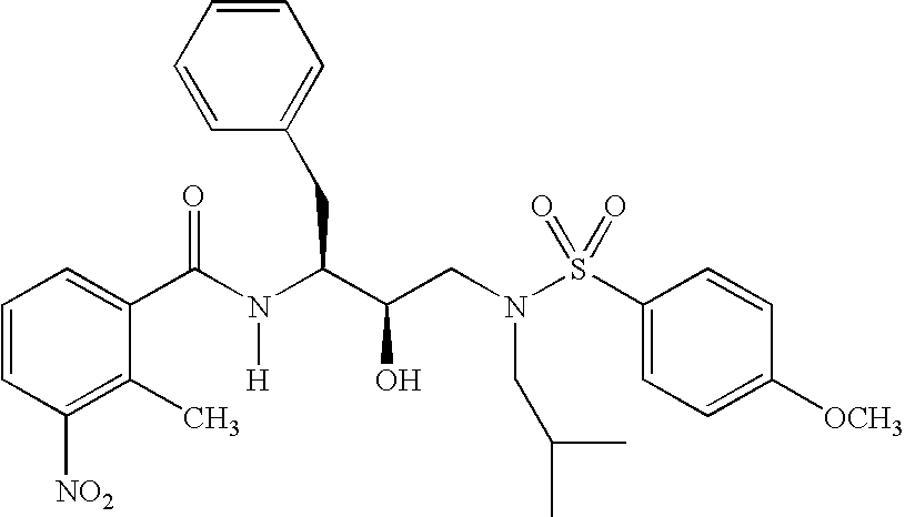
C1(C(N(C(C(CN(S(C2=CC=C([OCH3])C=C2)(=O)=O)CC(C)C)O)CC2=CC=CC=C2)[H])=O)=CC=CC([NO2])=C1C
